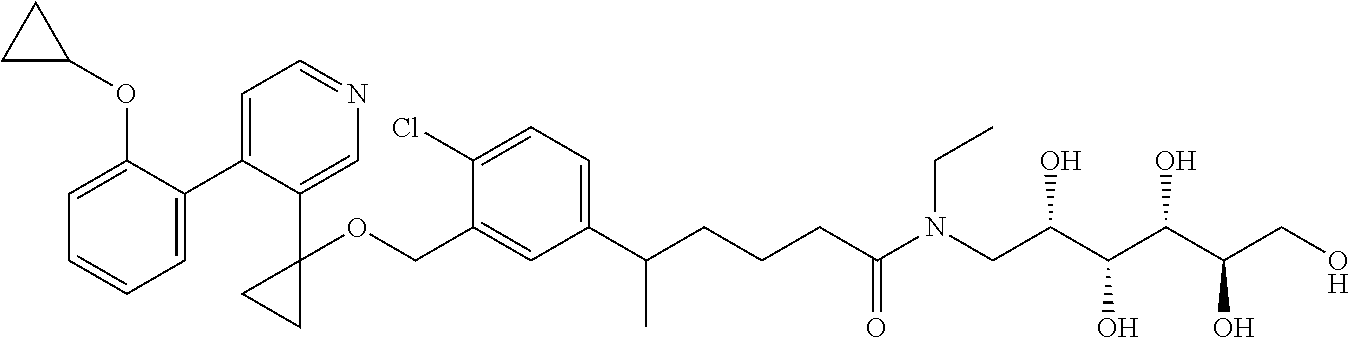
C1(C2=CC=NC=C2C2(OCC3=CC(C(CCCC(N(CC(C(C(C(CO)O)O)O)O)CC)=O)C)=CC=C3Cl)CC2)=CC=CC=C1OC1CC1
